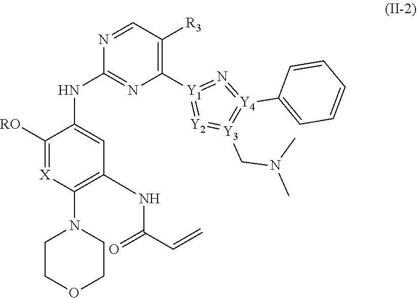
C1([RO])=[X]C(N2CCOCC2)=C(NC(=O)C=C)C=C1NC1=NC([Y1]2=[Y2]=[Y3](CN(C)C)=[Y4](C3=CC=CC=C3)=N=2)=C([R3])C=N1
